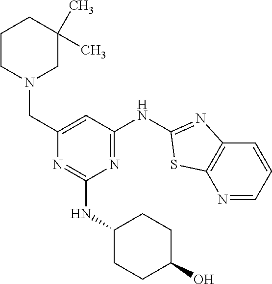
N1=CC=CC2=C1SC(NC1=NC(NC3CCC(O)CC3)=NC(CN3CC(C)(C)CCC3)=C1)=N2
